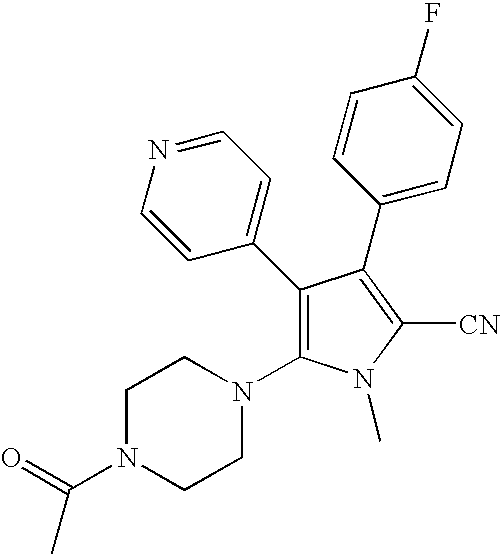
C1(C2=CC=NC=C2)=C(N2CCN(C(=O)C)CC2)N(C)C([CN])=C1C1=CC=C(F)C=C1
